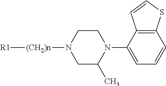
C1CN([(CH2)n][R1])CC(C)N1C1=CC=CC2=C1C=CS2
